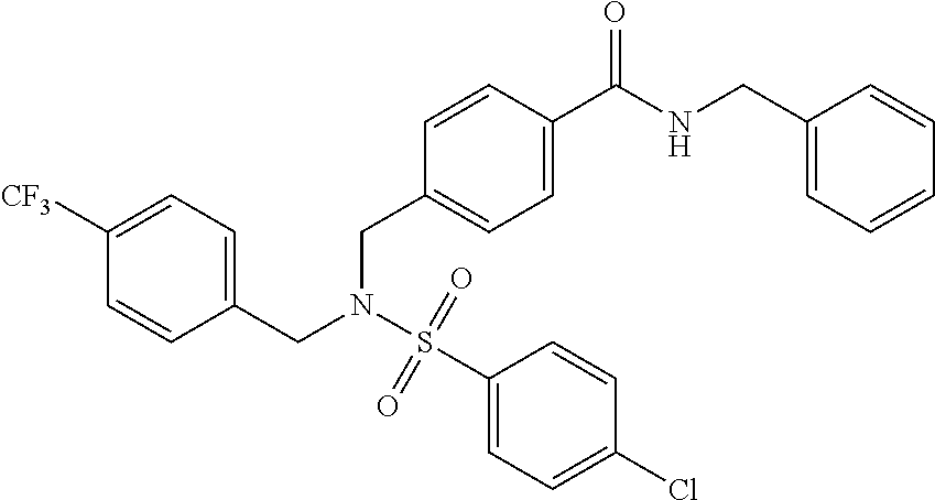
C1([CF3])=CC=C(CN(S(=O)(=O)C2=CC=C(Cl)C=C2)CC2=CC=C(C(NCC3=CC=CC=C3)=O)C=C2)C=C1
